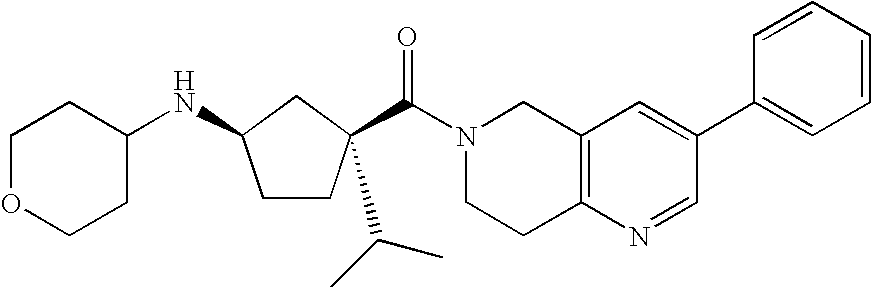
N1(C(=O)C2(C(C)C)CCC(NC3CCOCC3)C2)CCC2=C(C1)C=C(C1=CC=CC=C1)C=N2
